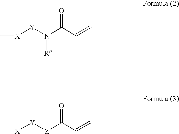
C[X][Y]N(C(C=C)=O)[R].C[X][Y][Z]C(C=C)=O
